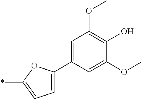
C1=C(C2=CC(OC)=C(O)C(OC)=C2)OC(*)=C1
